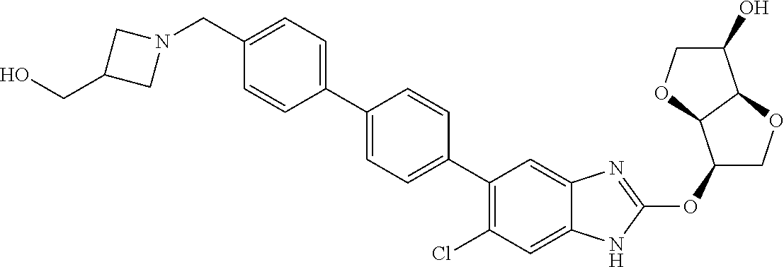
C(C1=CC=C(C2=CC=C(C3=C(Cl)C=C4C(=C3)N=C(OC3COC5C3OCC5O)N4)C=C2)C=C1)N1CC(CO)C1
